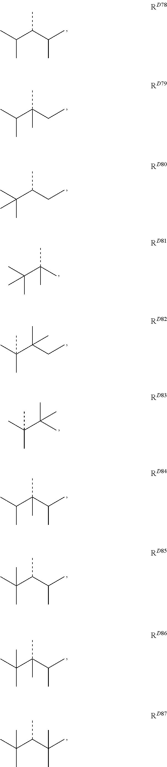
CC(C)C(C)C(C)C.CC(C)C(C)(CC)C.CC(C)(C(C)CC)C.CC(C)(C(C)(CC)C)C.CC(C)(C(C)(C)C)C.CC(C)C(C)(C(C)C)C.CC(C)(C(C)C(C)C)C.CC(C)(C(C)(C(C)C)C)C.CC(C)(C(C)C(C)(C)C)C.CC(C)(C(C)(C)C)C
